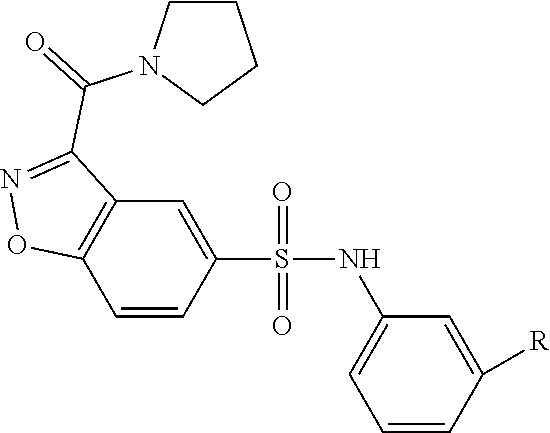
C1=CC([R])=CC(NS(C2=CC3=C(C=C2)ON=C3C(N2CCCC2)=O)(=O)=O)=C1
